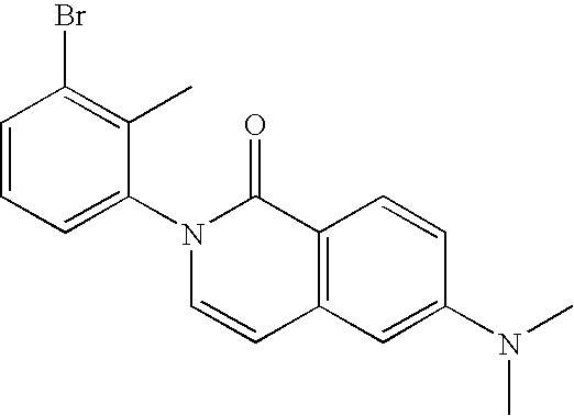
C1=CC=C(N2C=CC3=C(C2=O)C=CC(N(C)C)=C3)C(C)=C1Br
